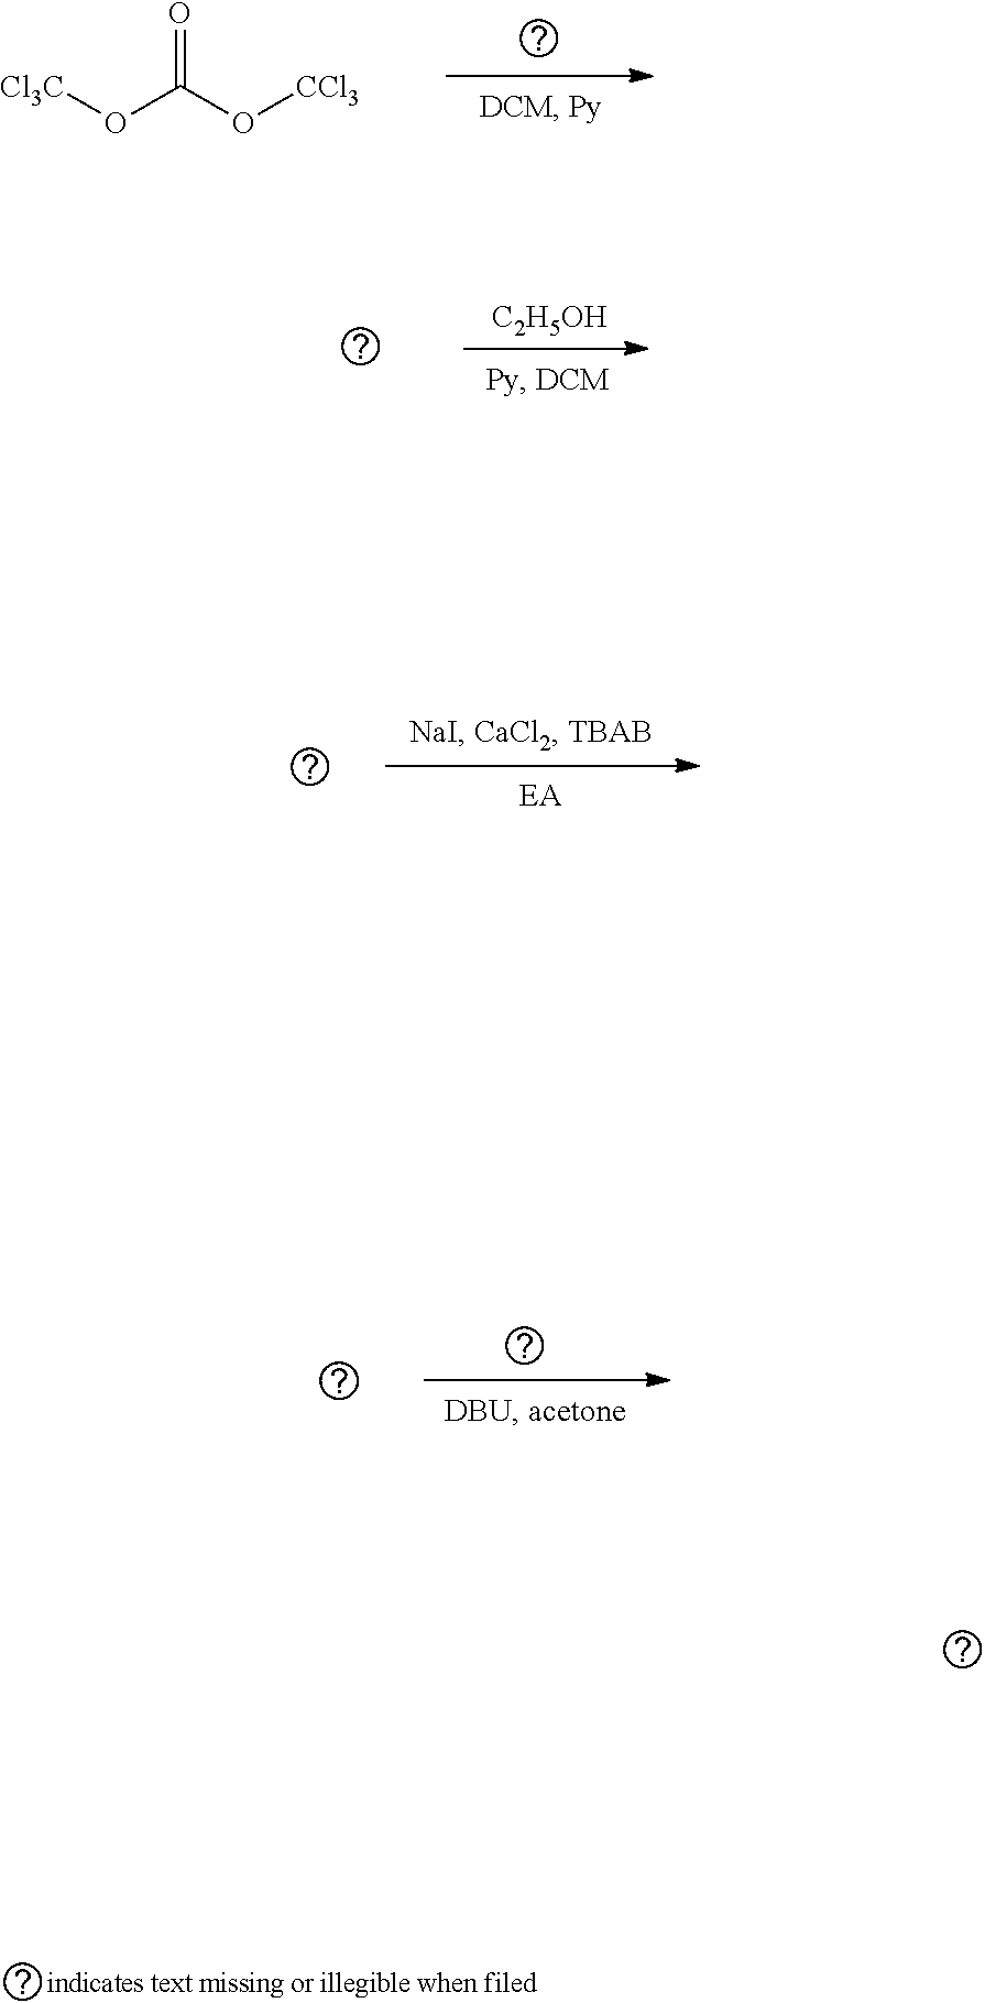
[Cl3C]OC(O[CCl3])=O.[C2H5OH]
